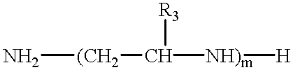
N[(CH2]C([R3])[NH)m][H]
